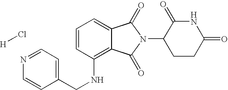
C(NC1=C2C(=CC=C1)C(=O)N(C1CCC(=O)NC1=O)C2=O)C1=CC=NC=C1.Cl[H]
